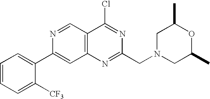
C1=CC=C([CF3])C(C2=CC3=C(C=N2)C(Cl)=NC(CN2CC(C)OC(C)C2)=N3)=C1
